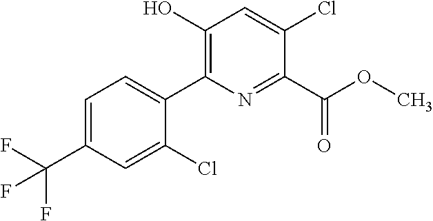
C1=C(C(F)(F)F)C=C(Cl)C(C2=C(O)C=C(Cl)C(C(OC)=O)=N2)=C1
